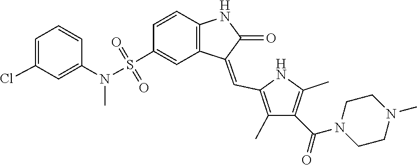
N(C)(C1=CC(Cl)=CC=C1)S(=O)(C1=CC2=C(C=C1)NC(=O)C2=CC1=C(C)C(C(=O)N2CCN(C)CC2)=C(C)N1)=O
